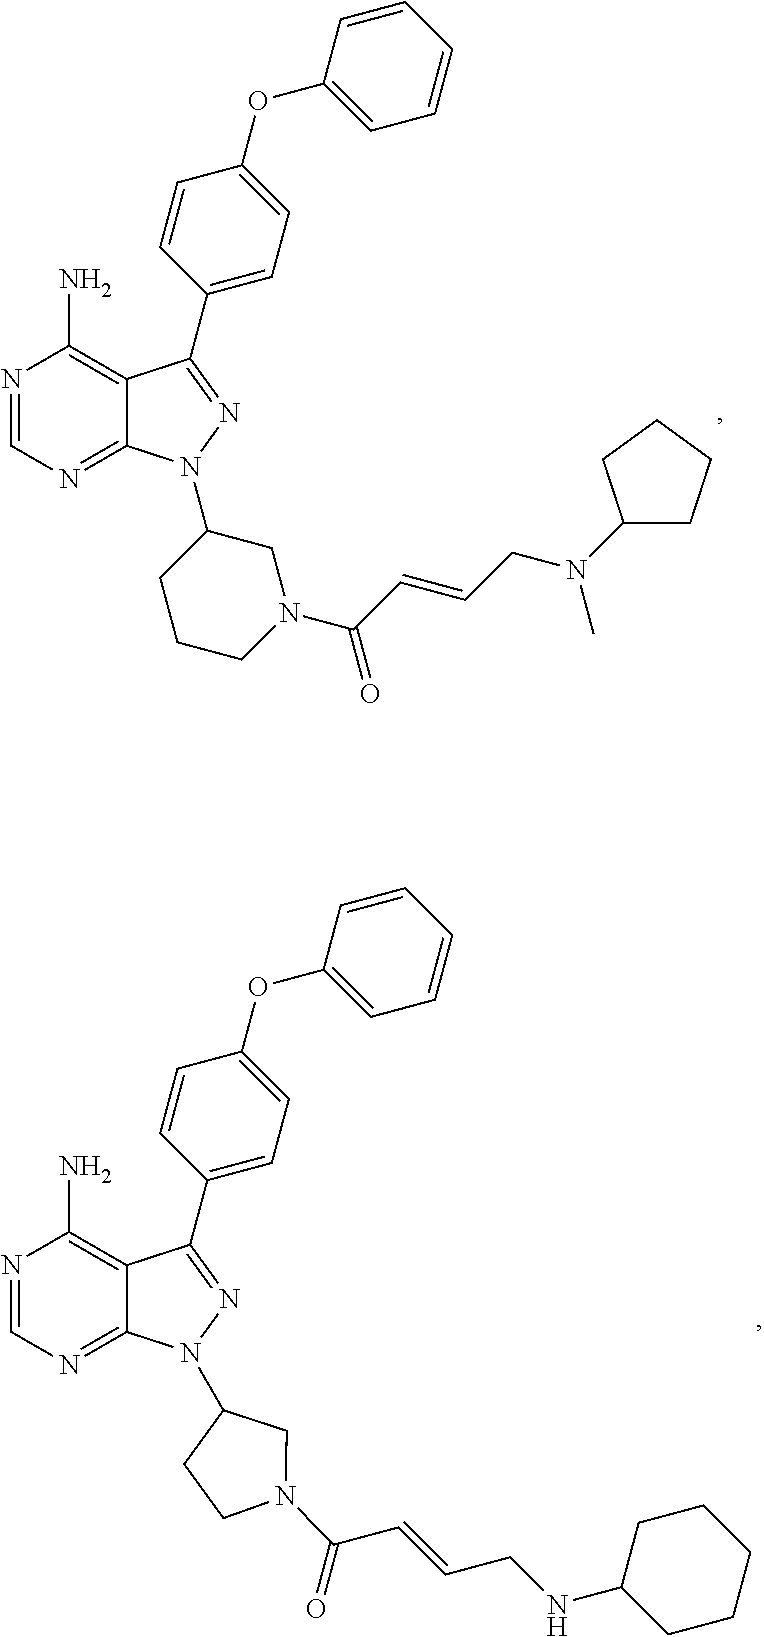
N1=CN=C2C(=C1N)C(C1=CC=C(OC3=CC=CC=C3)C=C1)=NN2C1CCCN(C(C=CCN(C)C2CCCC2)=O)C1.N1=CN=C2C(=C1N)C(C1=CC=C(OC3=CC=CC=C3)C=C1)=NN2C1CN(C(C=CCNC2CCCCC2)=O)CC1
